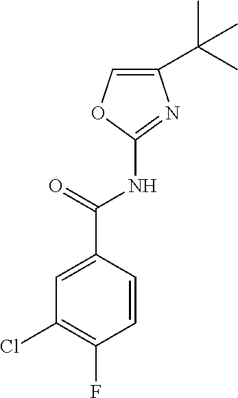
C1(C(C)(C)C)=COC(NC(C2=CC(Cl)=C(F)C=C2)=O)=N1
